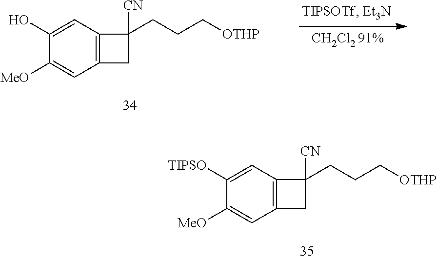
C12=C(C=C([TIPSO])C([MeO])=C1)C([CN])(CCC[OTHP])C2.C12=C(C=C(O)C([MeO])=C1)C([CN])(CCC[OTHP])C2
